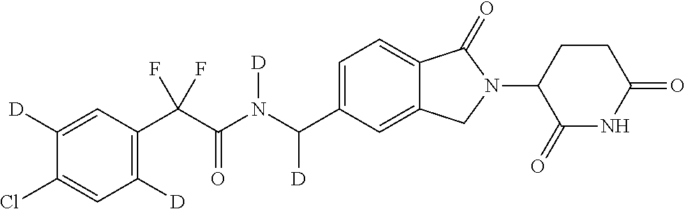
C1([D])=CC(C(C(N(C(C2=CC=C3C(=C2)CN(C2C(=O)NC(=O)CC2)C3=O)[D])[D])=O)(F)F)=C([D])C=C1Cl
